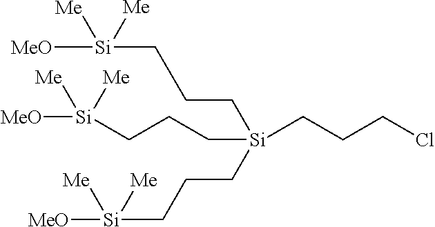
C(C[Si](CCC[Si]([MeO])([Me])[Me])(CCCCl)CCC[Si]([Me])([MeO])[Me])C[Si]([MeO])([Me])[Me]
